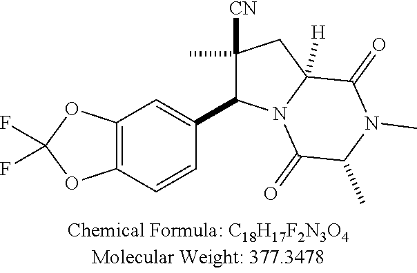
C12=C(C=CC(C3C([CN])(C)CC4([H])N3C(=O)C(C)N(C)C4=O)=C1)OC(F)(F)O2
